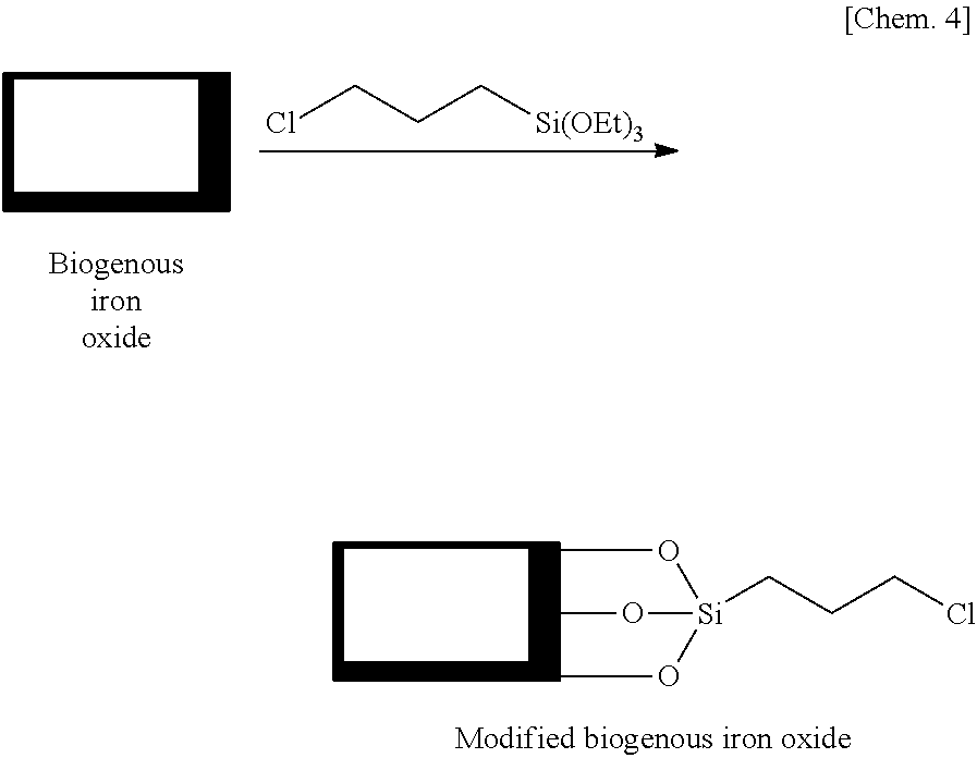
CO[Si](OC)(OC)CCCCl.ClCCC[Si(OEt)3]
